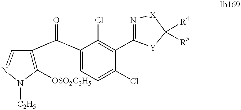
C1([OSO2C2H5])=C(C(C2=CC=C(Cl)C(C3=N[X]C([R4])([R5])[Y]3)=C2Cl)=O)C=NN1[C2H5]
